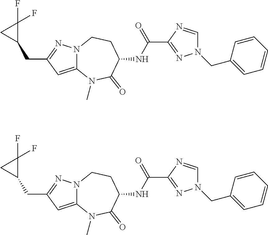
C12=CC(CC3CC3(F)F)=NN1CCC(NC(C1=NN(CC3=CC=CC=C3)C=N1)=O)C(=O)N2C.C12=CC(CC3CC3(F)F)=NN1CCC(NC(C1=NN(CC3=CC=CC=C3)C=N1)=O)C(=O)N2C
